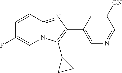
C1=CC2=NC(C3=CN=CC([CN])=C3)=C(C3CC3)N2C=C1F
